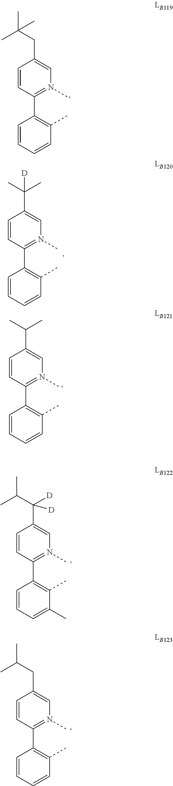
C1=CC(C2=C(C)C=CC=C2)=N(C)C=C1CC(C)(C)C.C1=CC(C2=C(C)C(C)=CC=C2)=N(C)C=C1C(C(C)C)([D])[D].C1=CC(C2=C(C)C=CC=C2)=N(C)C=C1CC(C)C.C1=CC(C2=C(C)C=CC=C2)=N(C)C=C1C(C)(C)[D].C1=CC(C2=C(C)C=CC=C2)=N(C)C=C1C(C)C
